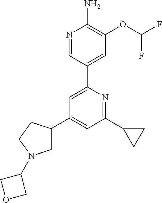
N1=CC(C2=CC(C3CN(C4COC4)CC3)=CC(C3CC3)=N2)=CC(OC(F)F)=C1N
